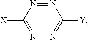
N1=NC([X])=NN=C1[Y]
